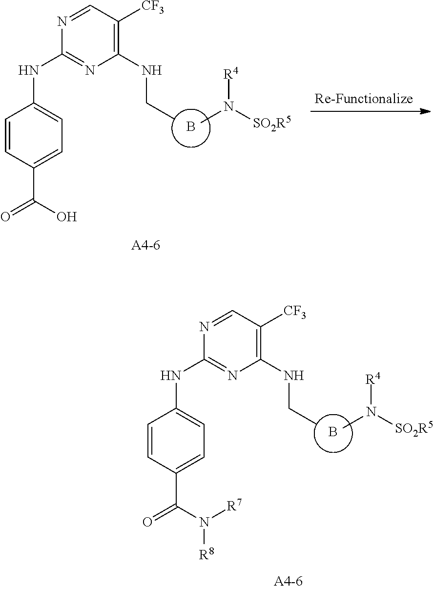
N1=CC([CF3])=C(NCC)N=C1NC1=CC=C(C(O)=O)C=C1.N([SO2R5])([R4])C.B.N1=CC([CF3])=C(NCC)N=C1NC1=CC=C(C(N([R7])[R8])=O)C=C1.N([SO2R5])([R4])C.B
